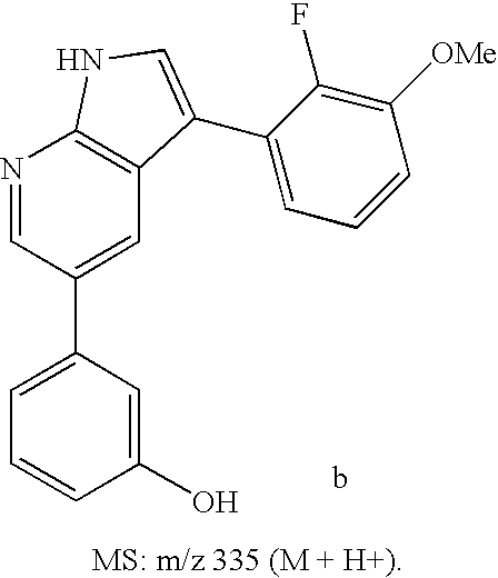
C1=C(C2=CC3=C(N=C2)NC=C3C2=CC=CC([OMe])=C2F)C=C(O)C=C1
